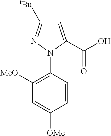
C1=CC(N2N=C([tBu])C=C2C(O)=O)=C([MeO])C=C1[OMe]
